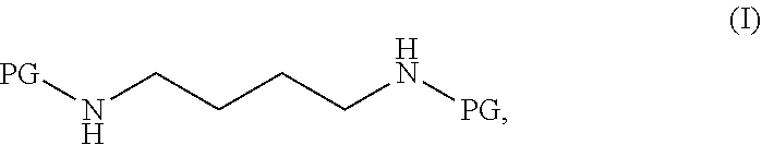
C(CCN[PG])CN[PG]
